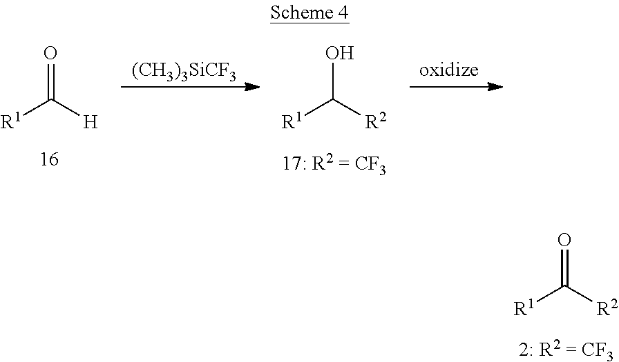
[R1]C([R2])=O.[R1]C([H])=O.[(CH3)3SiCF3].[oxidize].[R1]C([R2])O
